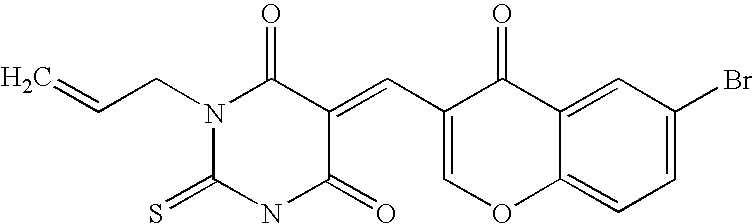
N1(CC=C)C(=S)NC(=O)C(=CC2=COC3=CC=C(Br)C=C3C2=O)C1=O
